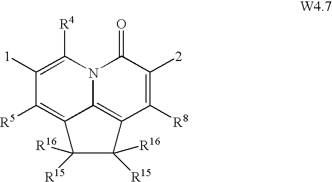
C1([1])=C([R4])N2C3=C(C([R8])=C([2])C2=O)C([R15])([R16])C([R15])([R16])C3=C1[R5]
